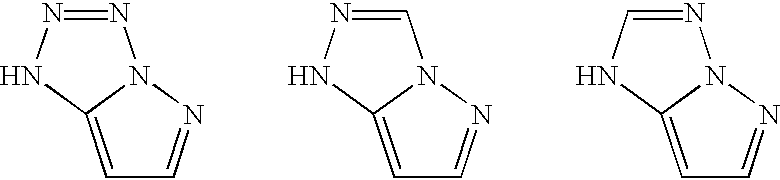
C1=C2N(N=C1)N=NN2.C1=C2N(N=C1)C=NN2.C1=C2N(N=C1)N=CN2
